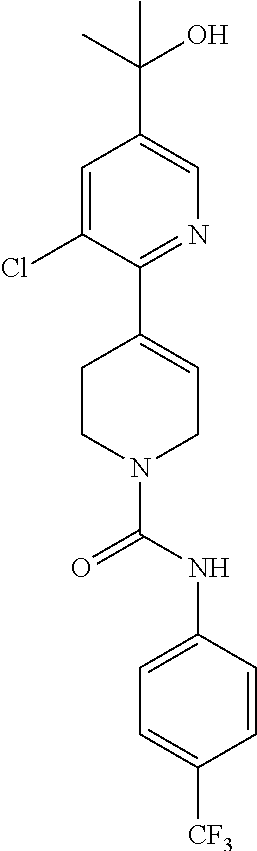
C1=C(Cl)C(C2=CCN(C(NC3=CC=C([CF3])C=C3)=O)CC2)=NC=C1C(O)(C)C
